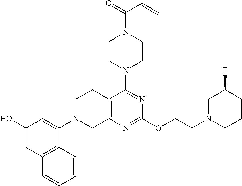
C12=C(N=C(OCCN3CCCC(F)C3)N=C1N1CCN(C(=O)C=C)CC1)CN(C1=CC(O)=CC3=C1C=CC=C3)CC2
